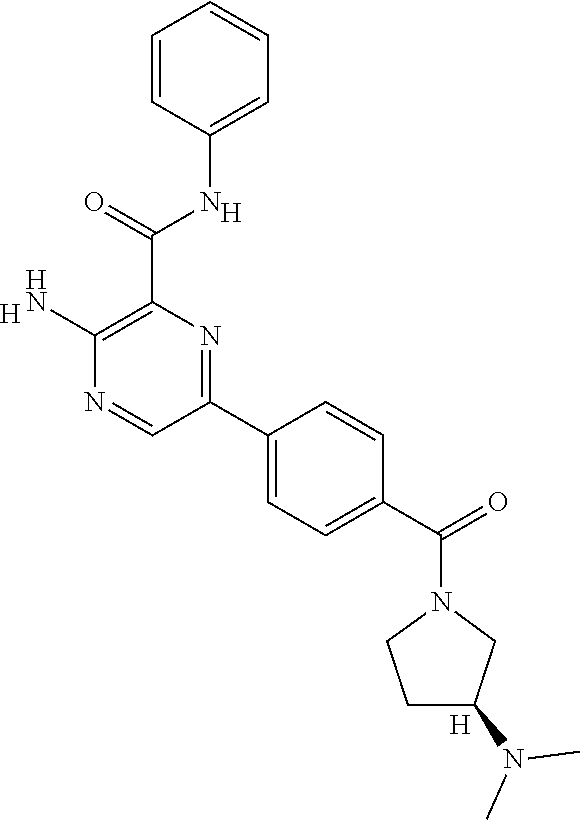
[H].C1(N)=C(C(=O)NC2=CC=CC=C2)N=C(C2=CC=C(C(=O)N3CCC(N(C)C)C3)C=C2)C=N1.[H].[H]
